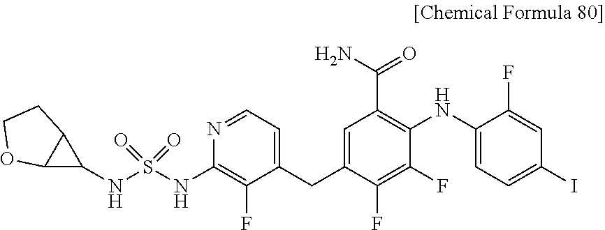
C1(NC2=C(C(N)=O)C=C(CC3=CC=NC(NS(NC4C5C4OCC5)(=O)=O)=C3F)C(F)=C2F)=CC=C(I)C=C1F
